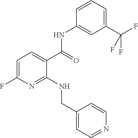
C1(C(F)(F)F)=CC=CC(NC(C2=CC=C(F)N=C2NCC2=CC=NC=C2)=O)=C1
